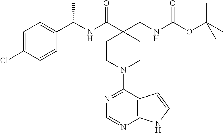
C1=C(Cl)C=CC(C(NC(C2(CNC(OC(C)(C)C)=O)CCN(C3=NC=NC4=C3C=CN4)CC2)=O)C)=C1
